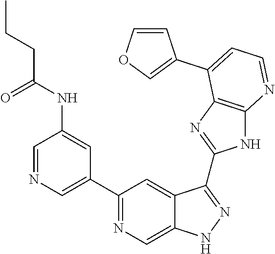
C1=NC=C(C2=NC=C3C(=C2)C(C2=NC4=C(N2)N=CC=C4C2=COC=C2)=NN3)C=C1NC(CCC)=O
